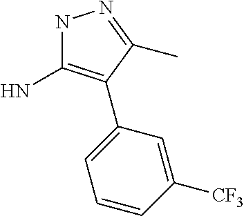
N1C(N)=C(C2=CC=CC([CF3])=C2)C(C)=N1
